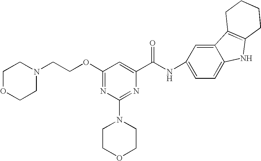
O(C1=NC(N2CCOCC2)=NC(C(NC2=CC=C3C(=C2)C2=C(N3)CCCC2)=O)=C1)CCN1CCOCC1
